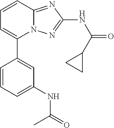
C1=CC=C(NC(=O)C)C=C1C1=CC=CC2=NC(NC(=O)C3CC3)=NN12
